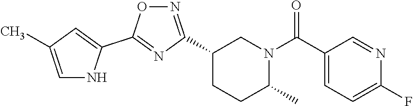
C1(C2=NOC(C3=CC(C)=CN3)=N2)CCC(C)N(C(C2=CC=C(F)N=C2)=O)C1
